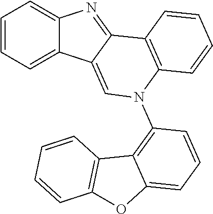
C1=CC=C2C(=C1)N=C1C2=CN(C2=C3C(=CC=C2)OC2=C3C=CC=C2)C2=C1C=CC=C2
